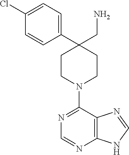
C12=C(C(N3CCC(C4=CC=C(Cl)C=C4)(CN)CC3)=NC=N1)N=CN2
